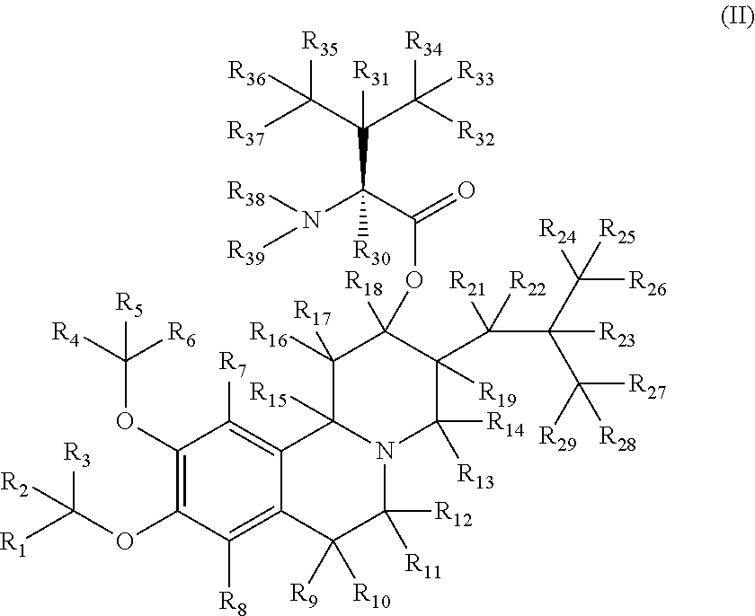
C1(OC([R5])([R4])[R6])=C(OC([R1])([R2])[R3])C([R8])=C2C(=C1[R7])C1([R15])N(C([R11])([R12])C2([R9])[R10])C([R13])([R14])C([R19])(C(C(C([R25])([R24])[R26])(C([R27])([R28])[R29])[R23])([R21])[R22])C([R18])(OC(=O)C(N([R38])[R39])([R30])C(C([R37])([R36])[R35])(C([R32])([R34])[R33])[R31])C1([R16])[R17]
